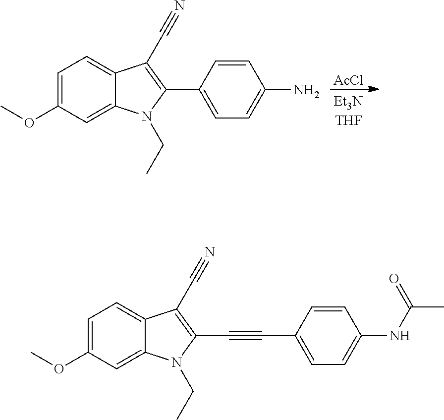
C1=C(OC)C=C2C(=C1)C(C#N)=C(C1=CC=C(N)C=C1)N2CC.[AcCl].C1=C(OC)C=C2C(=C1)C(C#N)=C(C#CC1=CC=C(NC(=O)C)C=C1)N2CC
